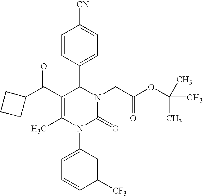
C1=CC(C2C(C(C3CCC3)=O)=C(C)N(C3=CC=CC([CF3])=C3)C(=O)N2CC(OC(C)(C)C)=O)=CC=C1[CN]
